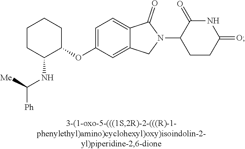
C1=C(OC2CCCCC2NC([Me])[Ph])C=C2C(=C1)C(=O)N(C1CCC(=O)NC1=O)C2
